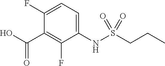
C1(F)=CC=C(NS(CCC)(=O)=O)C(F)=C1C(O)=O
